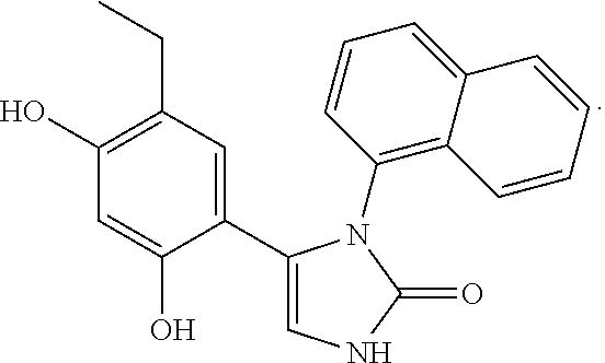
C1(C2=CNC(=O)N2C2=C3C(=CC=C2)C=CC=C3)=CC(CC)=C(O)C=C1O
